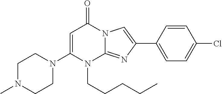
N1(CCCCC)C2=NC(C3=CC=C(Cl)C=C3)=CN2C(=O)C=C1N1CCN(C)CC1
